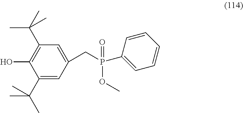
C1(C(C)(C)C)=CC(CP(C2=CC=CC=C2)(=O)OC)=CC(C(C)(C)C)=C1O
